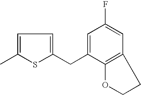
C1=C(C)SC(CC2=CC(F)=CC3=C2OCC3)=C1
